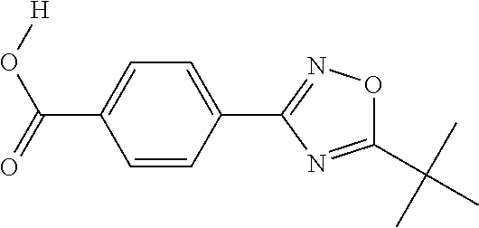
C1=CC(C2=NOC(C(C)(C)C)=N2)=CC=C1C(=O)O[H]
